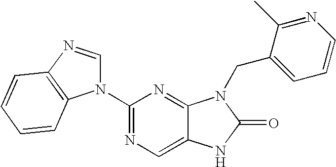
C12=CN=C(N3C=NC4=C3C=CC=C4)N=C1N(CC1=CC=CN=C1C)C(=O)N2
